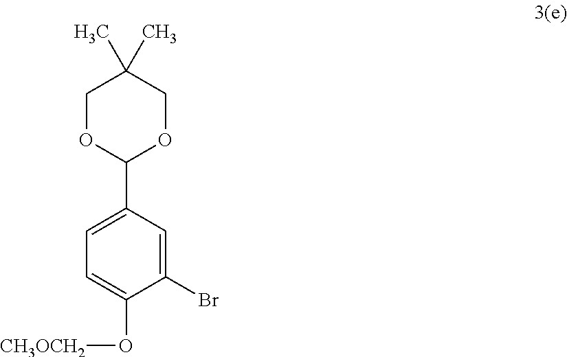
BrC1=CC(C2OCC(C)(C)CO2)=CC=C1O[CH3OCH2]
